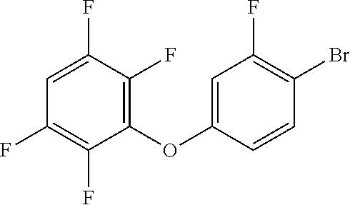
C1(OC2=CC(F)=C(Br)C=C2)=C(F)C(F)=CC(F)=C1F
